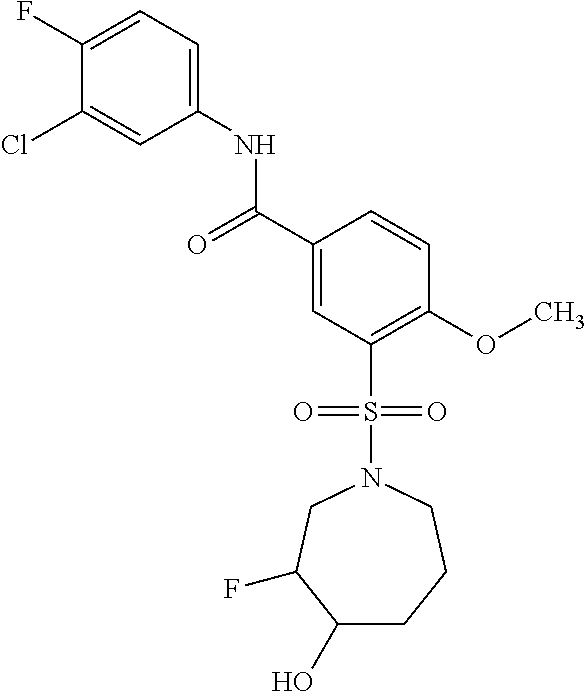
C1(F)=CC=C(NC(C2=CC(S(N3CC(F)C(O)CCC3)(=O)=O)=C(OC)C=C2)=O)C=C1Cl
